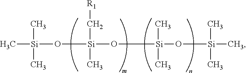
C[Si](C)(C)O[Si](C[R1])(C)O[Si](C)(C)O[Si](C)(C)C
